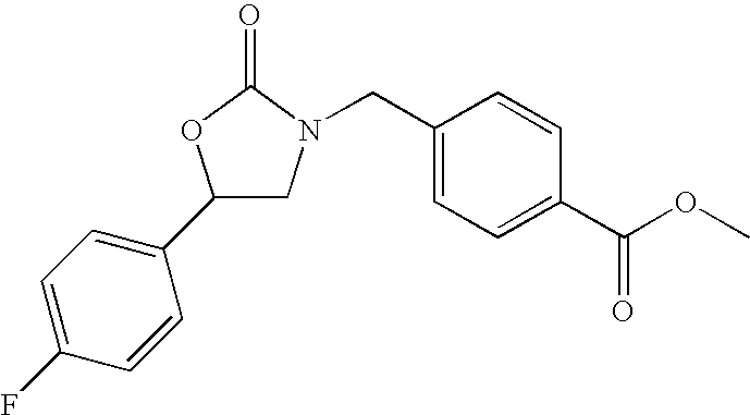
C1=C(F)C=CC(C2CN(CC3=CC=C(C(OC)=O)C=C3)C(=O)O2)=C1
